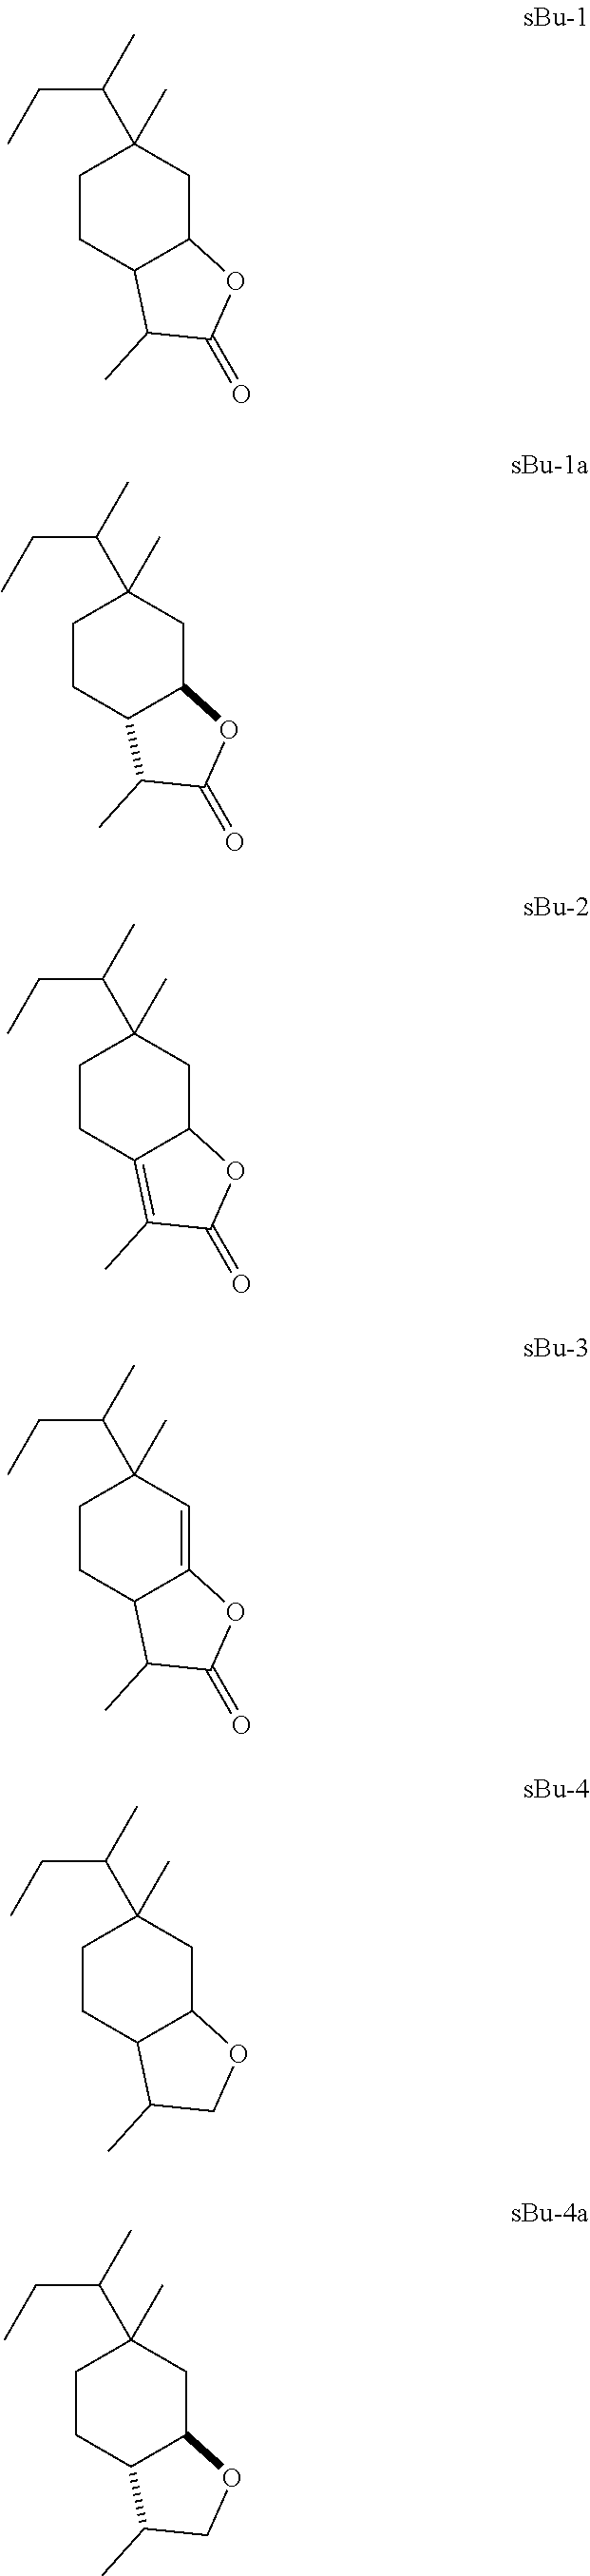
C1CC2C(CC1(C(CC)C)C)OC(=O)C2C.C1CC2C(CC1(C(CC)C)C)OC(=O)C2C.C1CC2=C(C)C(=O)OC2CC1(C(CC)C)C.C1CC2C(=CC1(C(CC)C)C)OC(=O)C2C.C1CC2C(CC1(C(CC)C)C)OCC2C.C1CC2C(CC1(C(CC)C)C)OCC2C
